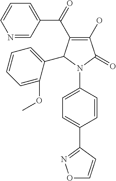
C1(C(=O)C2=CC=CN=C2)=C(O)C(=O)N(C2=CC=C(C3=NOC=C3)C=C2)C1C1=CC=CC=C1OC
